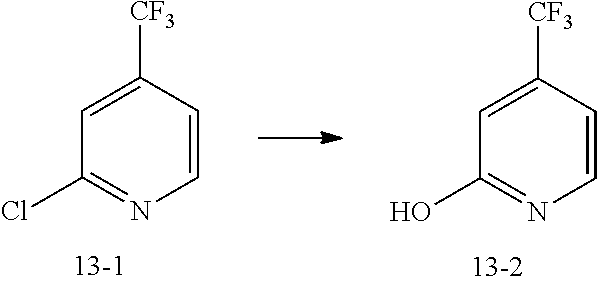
C1=C([CF3])C=CN=C1Cl.C1=C([CF3])C=CN=C1O
